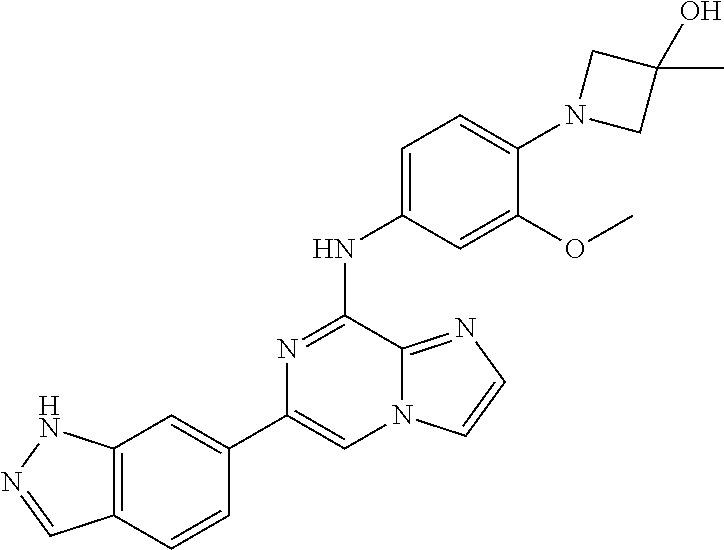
C1(C2=CC3=C(C=C2)C=NN3)=CN2C(=NC=C2)C(NC2=CC=C(N3CC(C)(O)C3)C(OC)=C2)=N1
